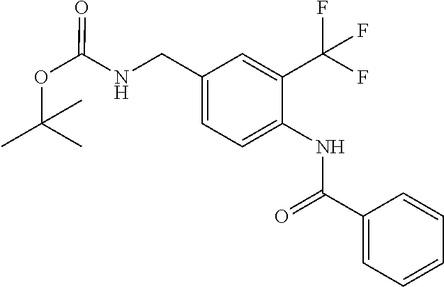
C1(CNC(OC(C)(C)C)=O)=CC=C(NC(C2=CC=CC=C2)=O)C(C(F)(F)F)=C1
